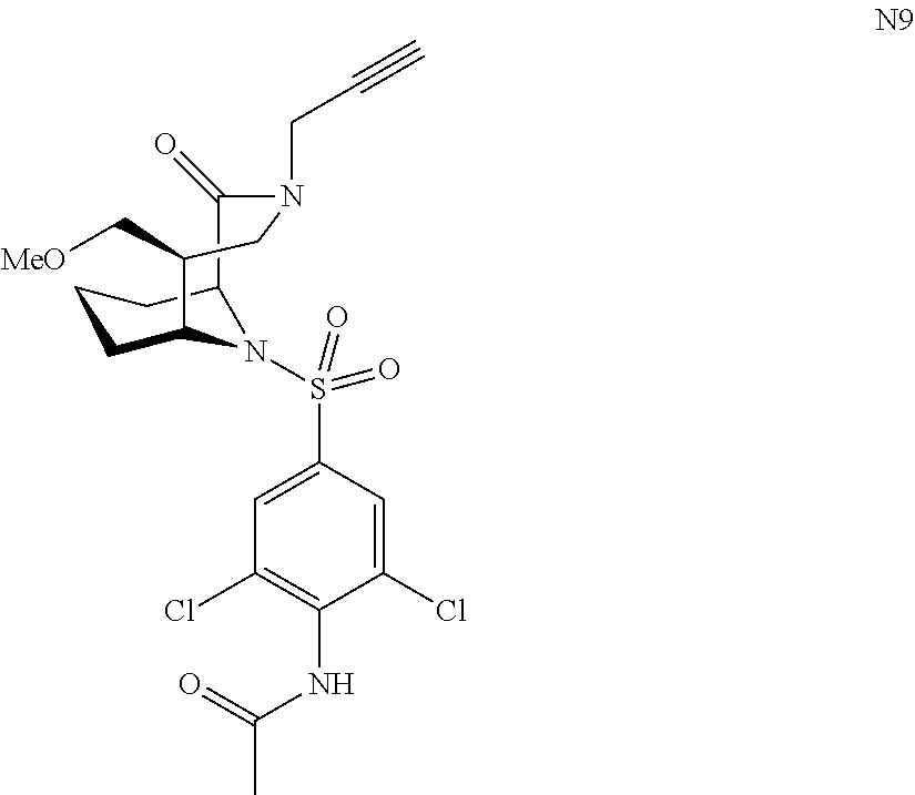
C1CC2N(S(=O)(C3=CC(Cl)=C(NC(C)=O)C(Cl)=C3)=O)C(C1)C(=O)N(CC#C)CC2C[MeO]
